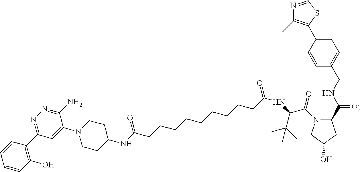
C1(O)=C(C2=NN=C(N)C(N3CCC(NC(CCCCCCCCCC(NC(C(C)(C)C)C(=O)N4C(C(NCC5=CC=C(C6=C(C)N=CS6)C=C5)=O)CC(O)C4)=O)=O)CC3)=C2)C=CC=C1
